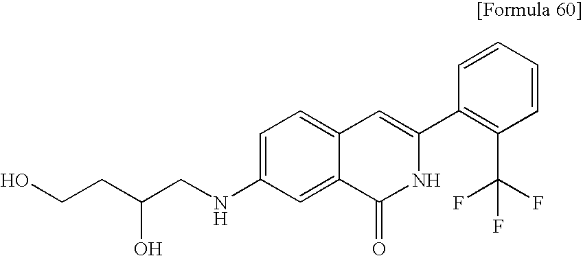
C1(C(F)(F)F)=C(C2=CC3=CC=C(NCC(CCO)O)C=C3C(=O)N2)C=CC=C1
